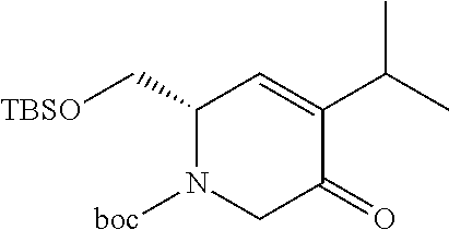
C1(C[TBSO])N([boc])CC(=O)C(C(C)C)=C1
